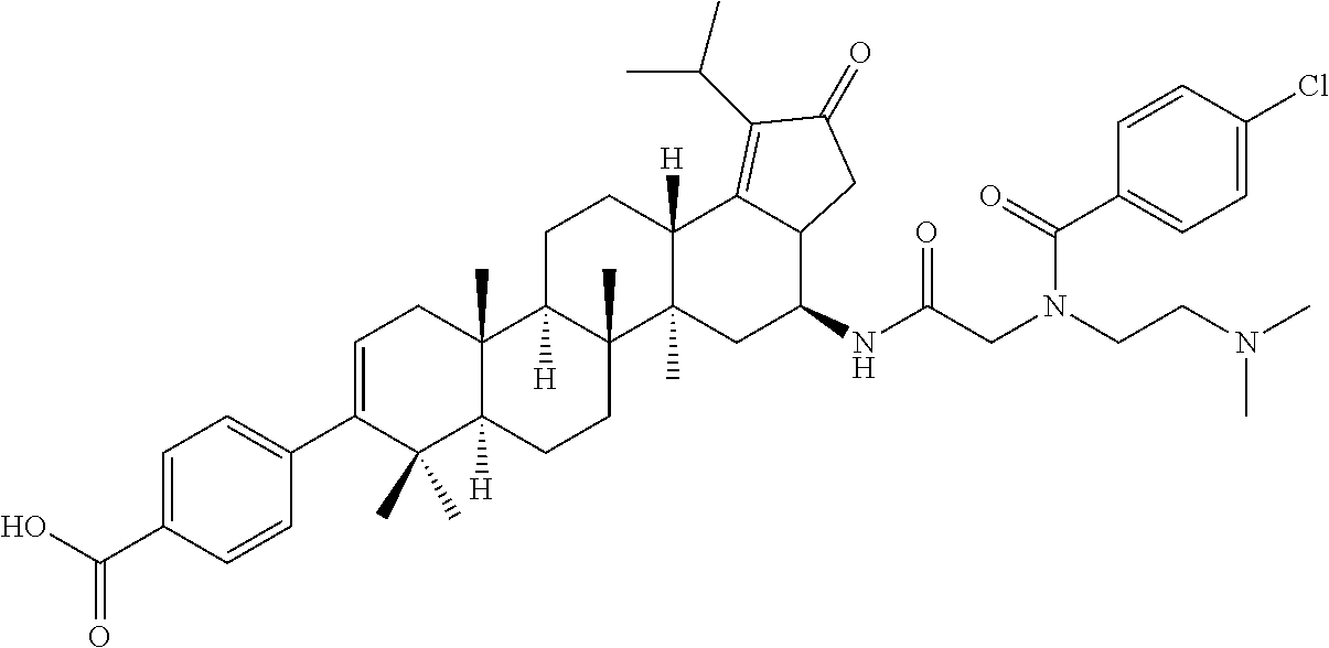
C1=C(C(O)=O)C=CC(C2=CCC3(C)C([H])(C2(C)C)CCC2(C)C3([H])CCC3([H])C2(C)CC(NC(CN(CCN(C)C)C(=O)C2=CC=C(Cl)C=C2)=O)C2C3=C(C(C)C)C(=O)C2)=C1
